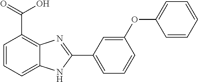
C1=C(C2=NC3=C(C(=O)O)C=CC=C3N2)C=C(OC2=CC=CC=C2)C=C1
